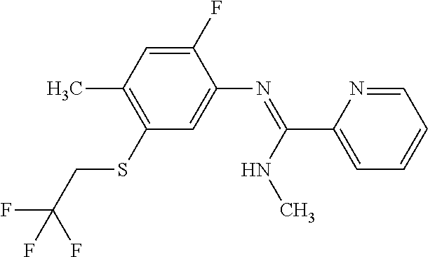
C1(F)=CC(C)=C(SCC(F)(F)F)C=C1N=C(C1=CC=CC=N1)NC
